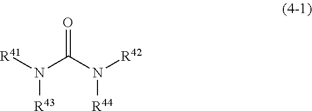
[R41]N(C(N([R42])[R44])=O)[R43]
